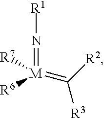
[M](=C([R2])[R3])(=N[R1])([R7])[R6]
